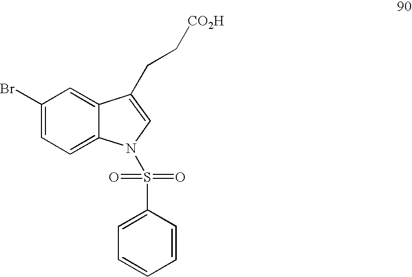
C1(Br)=CC=C2C(=C1)C(CC[CO2H])=CN2S(C1=CC=CC=C1)(=O)=O
